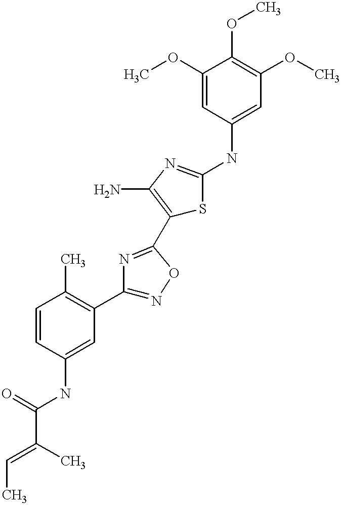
C(C(=O)NC1=CC(C2=NOC(C3=C(N)N=C(NC4=CC(OC)=C(OC)C(OC)=C4)S3)=N2)=C(C)C=C1)(=CC)C
